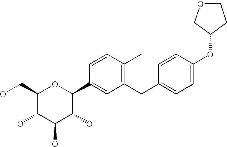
C1(CC2=CC=C(OC3COCC3)C=C2)=C(C)C=CC(C2OC(CO)C(O)C(O)C2O)=C1
